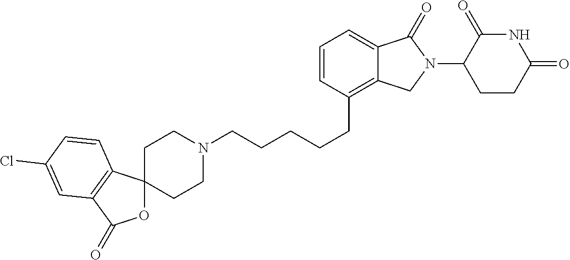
C(CCC1=C2C(=CC=C1)C(=O)N(C1C(=O)NC(=O)CC1)C2)CCN1CCC2(CC1)OC(=O)C1=C2C=CC(Cl)=C1
